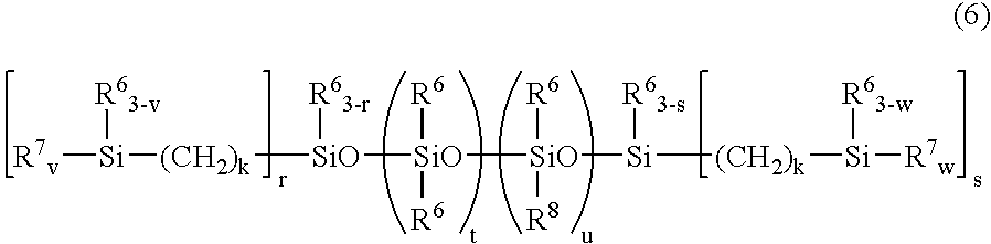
[R6][SiO]([R6])([SiO]([R6])([R8])[Si]([(CH2)k][Si]([R63-w])[R7w])[R63-s])[SiO]([(CH2)k][Si]([R7v])[R63-v])[R63-r]
